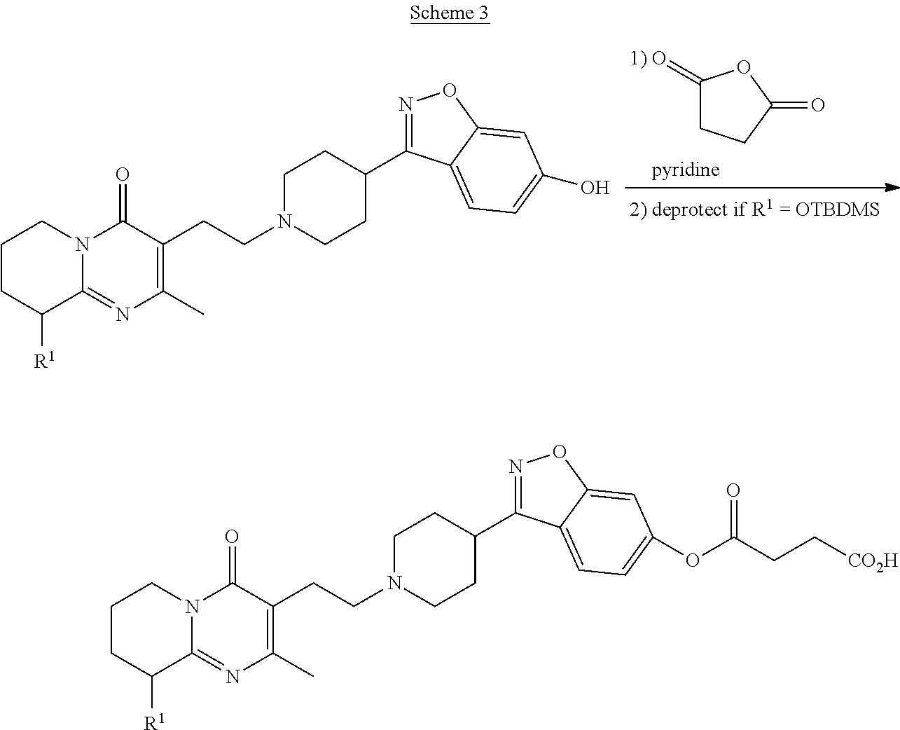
C1CC([R1])C2=NC(C)=C(CCN3CCC(C4=NOC5=CC(OC(CC[CO2H])=O)=CC=C45)CC3)C(=O)N2C1.C1CC([R1])C2=NC(C)=C(CCN3CCC(C4=NOC5=CC(O)=CC=C45)CC3)C(=O)N2C1.C1(=O)CCC(=O)O1
